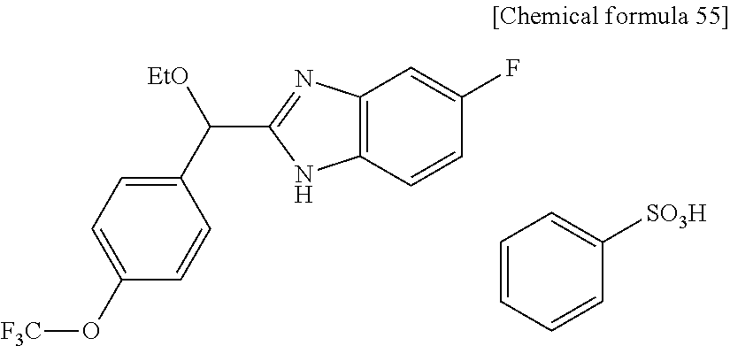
C1(C([EtO])C2=NC3=C(N2)C=CC(F)=C3)=CC=C(O[F3C])C=C1.C1=CC=CC([SO3H])=C1
